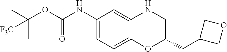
C1=C(NC(OC(C)(C)[F3C])=O)C=C2C(=C1)OC(CC1COC1)CN2
